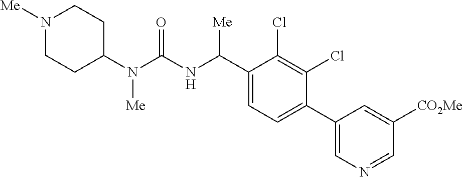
C1(N(C(NC(C2=CC=C(C3=CN=CC([CO2Me])=C3)C(Cl)=C2Cl)[Me])=O)[Me])CCN([Me])CC1
